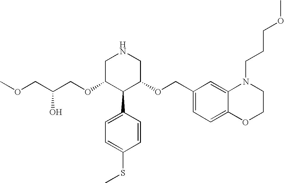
C(C(COC1C(C2=CC=C(SC)C=C2)C(OCC2=CC=C3C(=C2)N(CCCOC)CCO3)CNC1)O)OC
